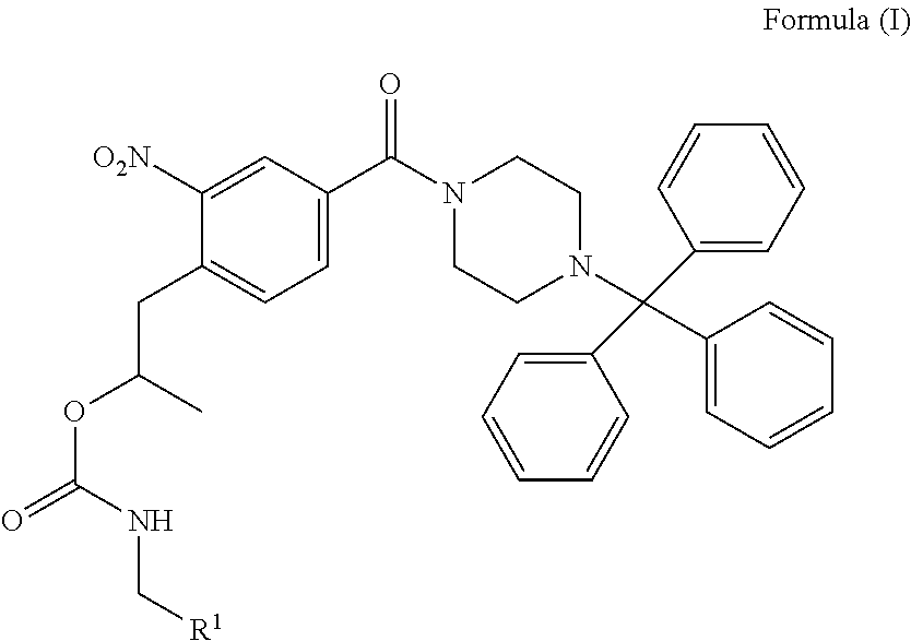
C1([O2N])=CC(C(N2CCN(C(C3=CC=CC=C3)(C3=CC=CC=C3)C3=CC=CC=C3)CC2)=O)=CC=C1CC(C)OC(NC[R1])=O
